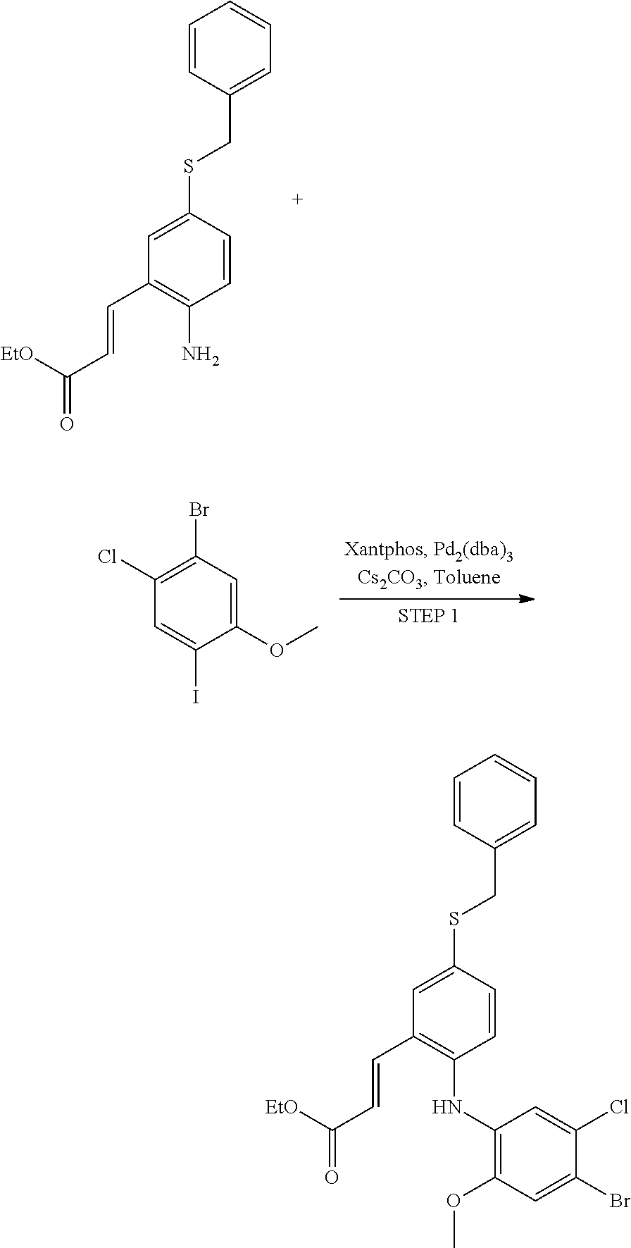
C1=CC(CSC2=CC(C=CC(=O)[EtO])=C(N)C=C2)=CC=C1.C1(Cl)=C(Br)C=C(OC)C(I)=C1.C1=CC(CSC2=CC(C=CC(=O)[EtO])=C(NC3=C(OC)C=C(Br)C(Cl)=C3)C=C2)=CC=C1
